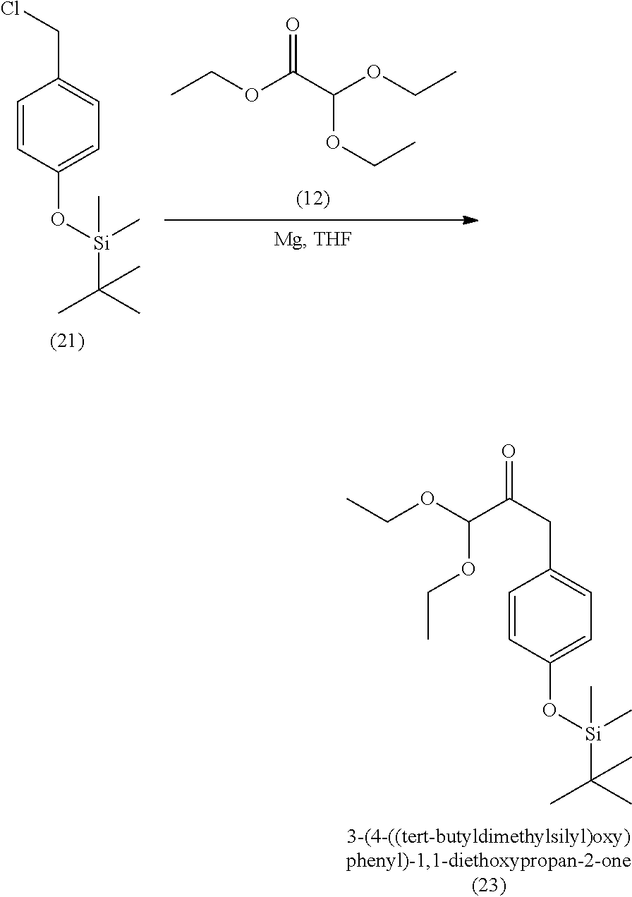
O=C(OCC)C(OCC)OCC.C1=CC(O[Si](C(C)(C)C)(C)C)=CC=C1CCl.C1=CC(O[Si](C(C)(C)C)(C)C)=CC=C1CC(C(OCC)OCC)=O
